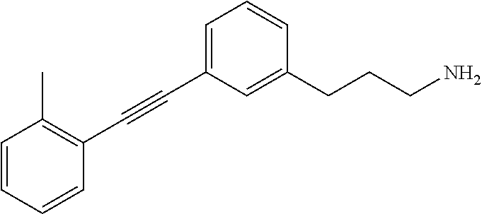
C1=CC=CC(C#CC2=CC=CC(CCCN)=C2)=C1C
